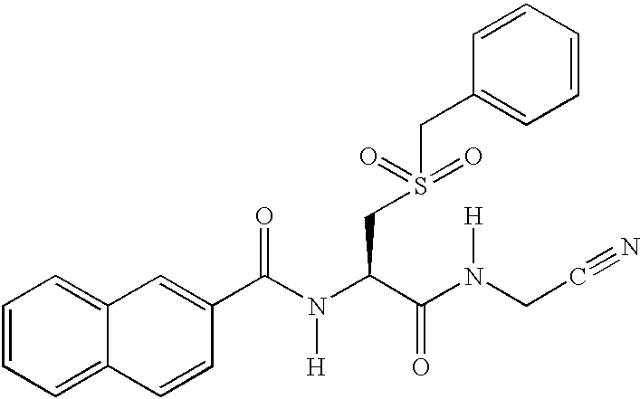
C1=CC=C2C(=C1)C=C(C(N(C(C(N(CC#N)[H])=O)CS(=O)(=O)CC1=CC=CC=C1)[H])=O)C=C2
